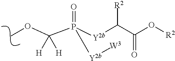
O(C)C(P([Y2b]C(C(O[R2])=O)[R2])(=O)[Y2b][W3])([H])[H]
